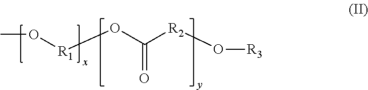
CO[R1]OC([R2]O[R3])=O
